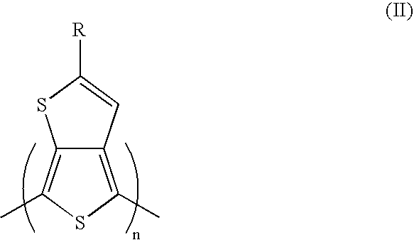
C12=C(C)SC(C)=C1C=C([R])S2
